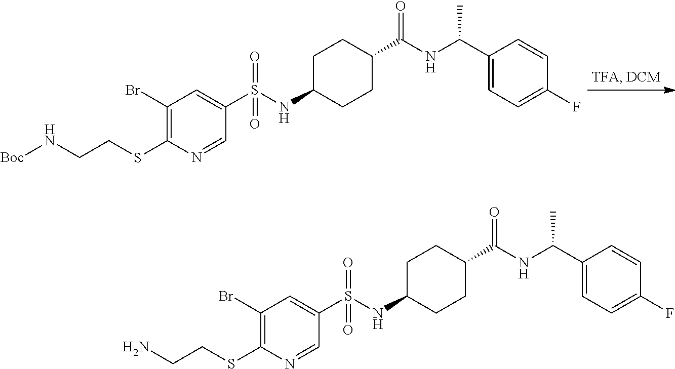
C1C(NS(C2=CC(Br)=C(SCCN[Boc])N=C2)(=O)=O)CCC(C(NC(C2=CC=C(F)C=C2)C)=O)C1.C1C(NS(C2=CC(Br)=C(SCCN)N=C2)(=O)=O)CCC(C(NC(C2=CC=C(F)C=C2)C)=O)C1
